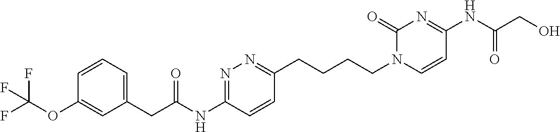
C1=CC=C(CC(=O)NC2=NN=C(CCCCN3C=CC(NC(CO)=O)=NC3=O)C=C2)C=C1OC(F)(F)F
